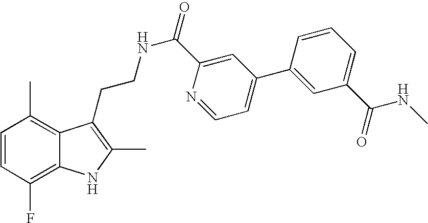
C1=CC(F)=C2C(=C1C)C(CCNC(=O)C1=CC(C3=CC(C(=O)NC)=CC=C3)=CC=N1)=C(C)N2
